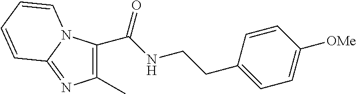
C1(C)=C(C(NCCC2=CC=C([OMe])C=C2)=O)N2C(=N1)C=CC=C2
